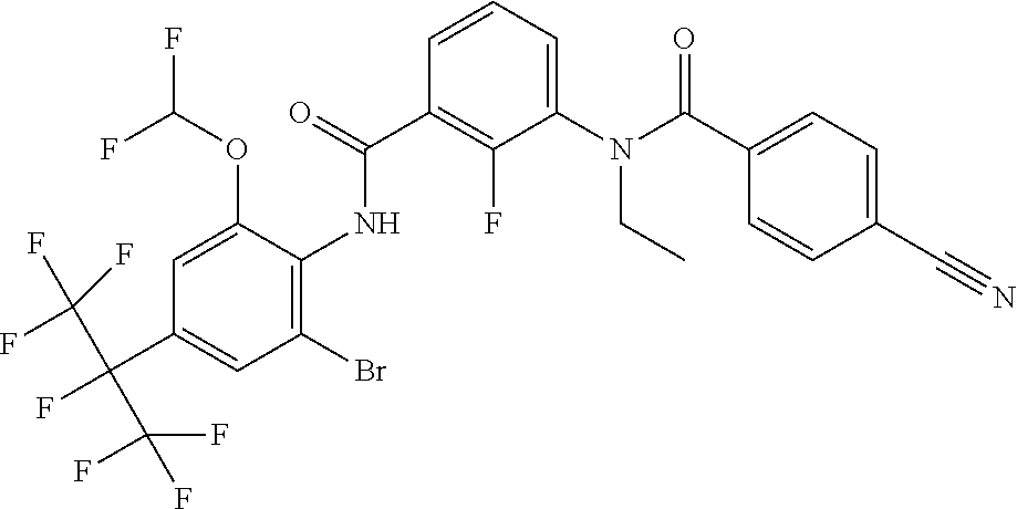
C1(C(N(C2=CC=CC(C(=O)NC3=C(Br)C=C(C(F)(C(F)(F)F)C(F)(F)F)C=C3OC(F)F)=C2F)CC)=O)=CC=C(C#N)C=C1
